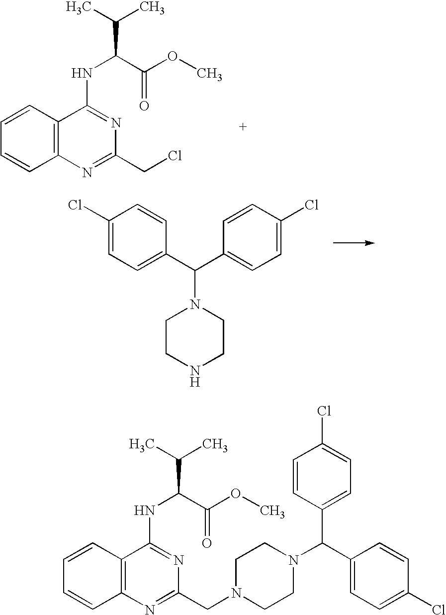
C1=CC2=C(C=C1)C(NC(C(C)C)C(OC)=O)=NC(CCl)=N2.C1(Cl)=CC=C(C(C2=CC=C(Cl)C=C2)N2CCNCC2)C=C1.C1=CC2=C(C=C1)C(NC(C(C)C)C(OC)=O)=NC(CN1CCN(C(C3=CC=C(Cl)C=C3)C3=CC=C(Cl)C=C3)CC1)=N2
